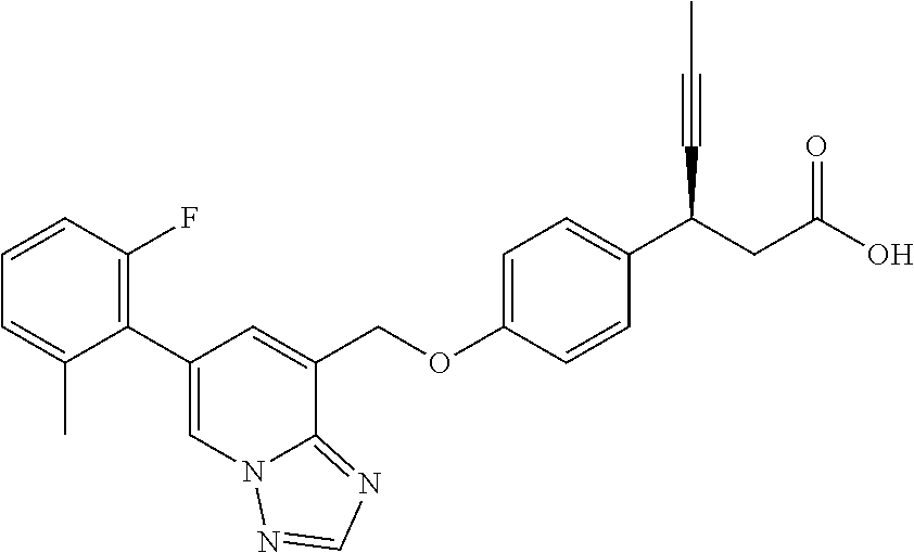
C1(C2=C(F)C=CC=C2C)=CN2C(=NC=N2)C(COC2=CC=C(C(CC(O)=O)C#CC)C=C2)=C1
